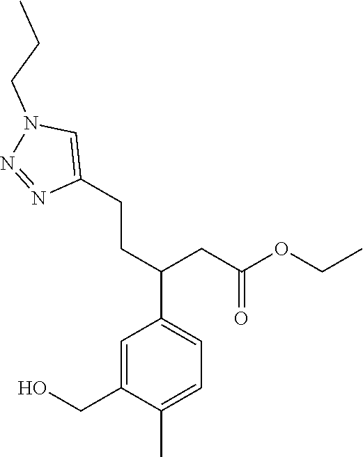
C1=C(CO)C(C)=CC=C1C(CCC1=CN(CCC)N=N1)CC(OCC)=O
